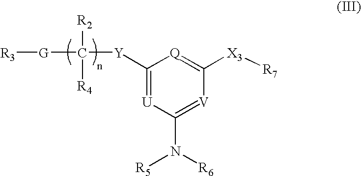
[R3][G]C([Y]C1=[U]C(N([R6])[R5])=[V]C([X3][R7])=[Q]1)([R2])[R4]
